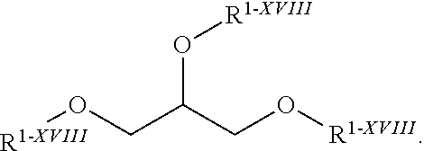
[R1-XVIII]OCC(CO[R1-XVIII])O[R1-XVIII]
